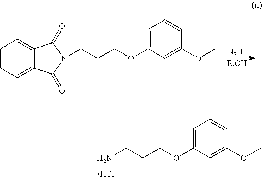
[N2H4].C1=CC=C2C(=C1)C(=O)N(CCCOC1=CC=CC(OC)=C1)C2=O.[EtOH].NCCCOC1=CC=CC(OC)=C1.Cl
